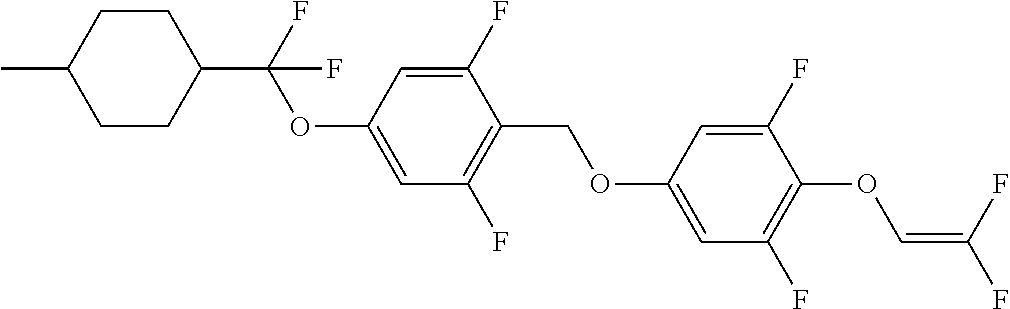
C1CC(C(F)(OC2=CC(F)=C(COC3=CC(F)=C(OC=C(F)F)C(F)=C3)C(F)=C2)F)CCC1C
